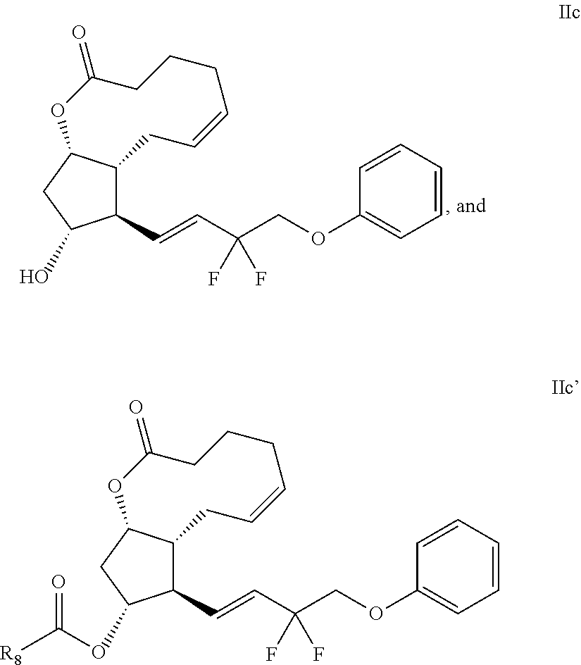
C1(C=CC(COC2=CC=CC=C2)(F)F)C2C(CC1C)OC(=O)CCCC=CC2.OC([R8])=O.C1(C=CC(COC2=CC=CC=C2)(F)F)C2C(CC1C)OC(=O)CCCC=CC2.O
